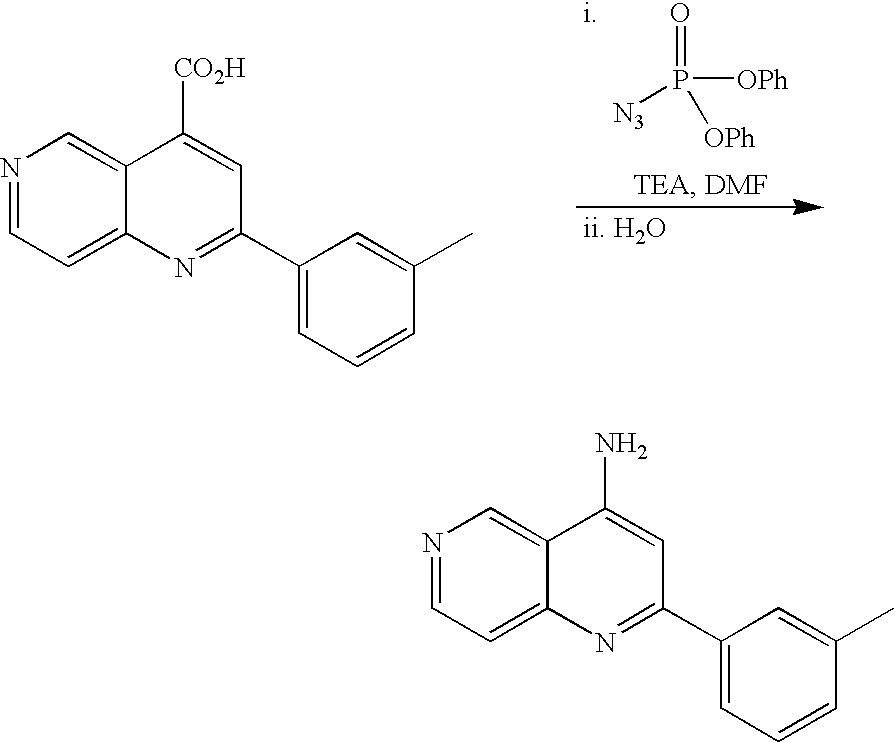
O=P([N3])([OPh])[OPh].[i].[ii. H2O].N1=CC=C2C(=C1)C([CO2H])=CC(C1=CC=CC(C)=C1)=N2.N1=CC=C2C(=C1)C(N)=CC(C1=CC=CC(C)=C1)=N2
